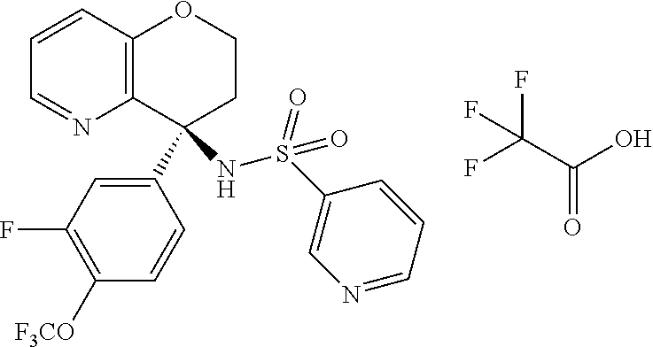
FC(C(O)=O)(F)F.C12=C(C=CC=N1)OCCC2(C1=CC(F)=C([F3CO])C=C1)NS(C1=CN=CC=C1)(=O)=O
